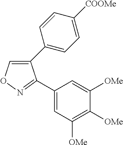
C1(C2=CC=C([COOMe])C=C2)=CON=C1C1=CC([OMe])=C([OMe])C([OMe])=C1
